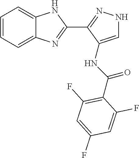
C1=CC=C2C(=C1)NC(C1=NNC=C1NC(=O)C1=C(F)C=C(F)C=C1F)=N2
